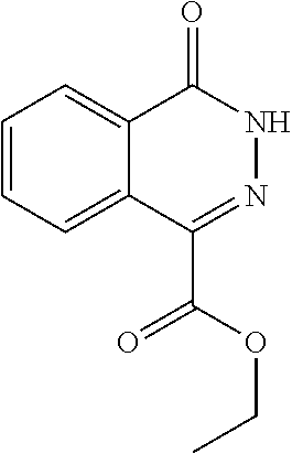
C1=CC=C2C(=C1)C(=O)NN=C2C(OCC)=O
